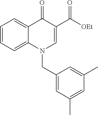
C1=CC=C2C(=C1)C(=O)C(C([OEt])=O)=CN2CC1=CC(C)=CC(C)=C1
